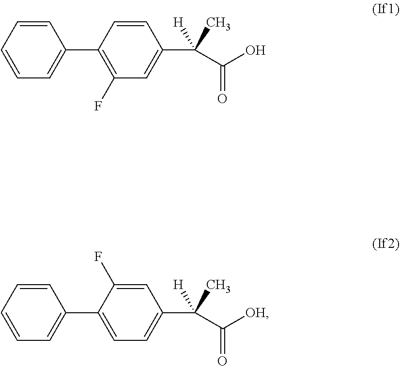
C1=CC=CC(C2=C(F)C=C(C(C(O)=O)([H])C)C=C2)=C1.C1=CC=CC(C2=CC=C(C(C([OH])=O)([H])C)C=C2F)=C1
